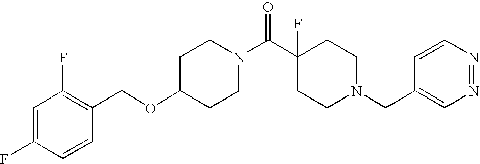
C1(OCC2=C(F)C=C(F)C=C2)CCN(C(C2(F)CCN(CC3=CN=NC=C3)CC2)=O)CC1
